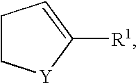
C1C[Y]C([R1])=C1
